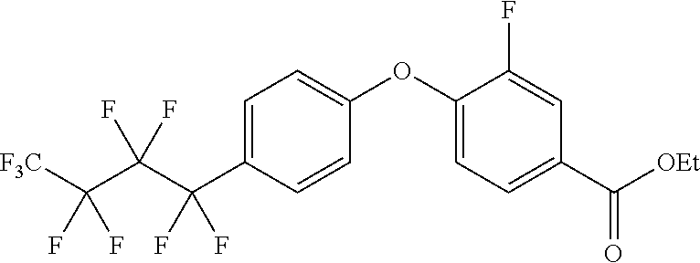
C1=C(C(C(C([F3C])(F)F)(F)F)(F)F)C=CC(OC2=CC=C(C([OEt])=O)C=C2F)=C1
